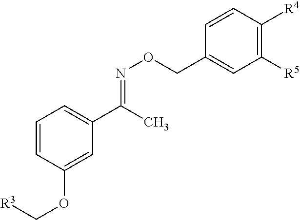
C1=CC(OC[R3])=CC(C(C)=NOCC2=CC([R5])=C([R4])C=C2)=C1
